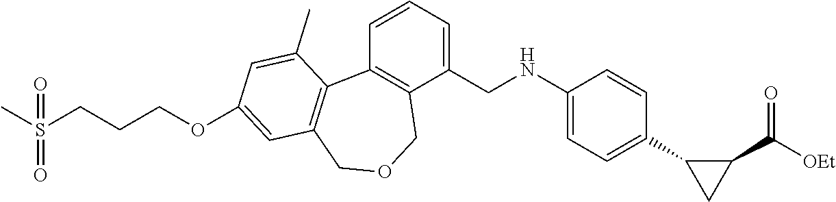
C1(CNC2=CC=C(C3CC3C(=O)[OEt])C=C2)=CC=CC2=C1COCC1=C2C(C)=CC(OCCCS(C)(=O)=O)=C1
